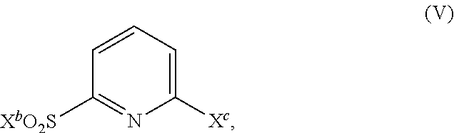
C1=CC=C([Xc])N=C1[XbO2S]
